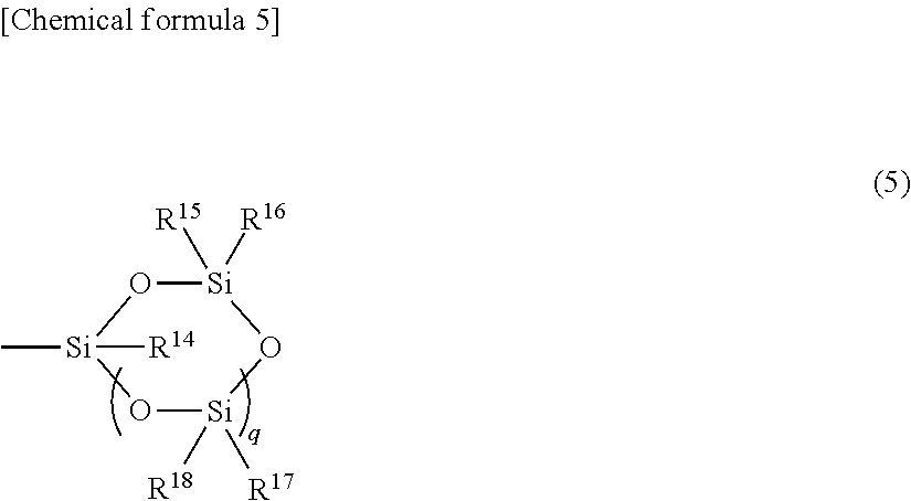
O1[Si]([R18])([R17])O[Si]([R15])([R16])O[Si]1(C)[R14]
